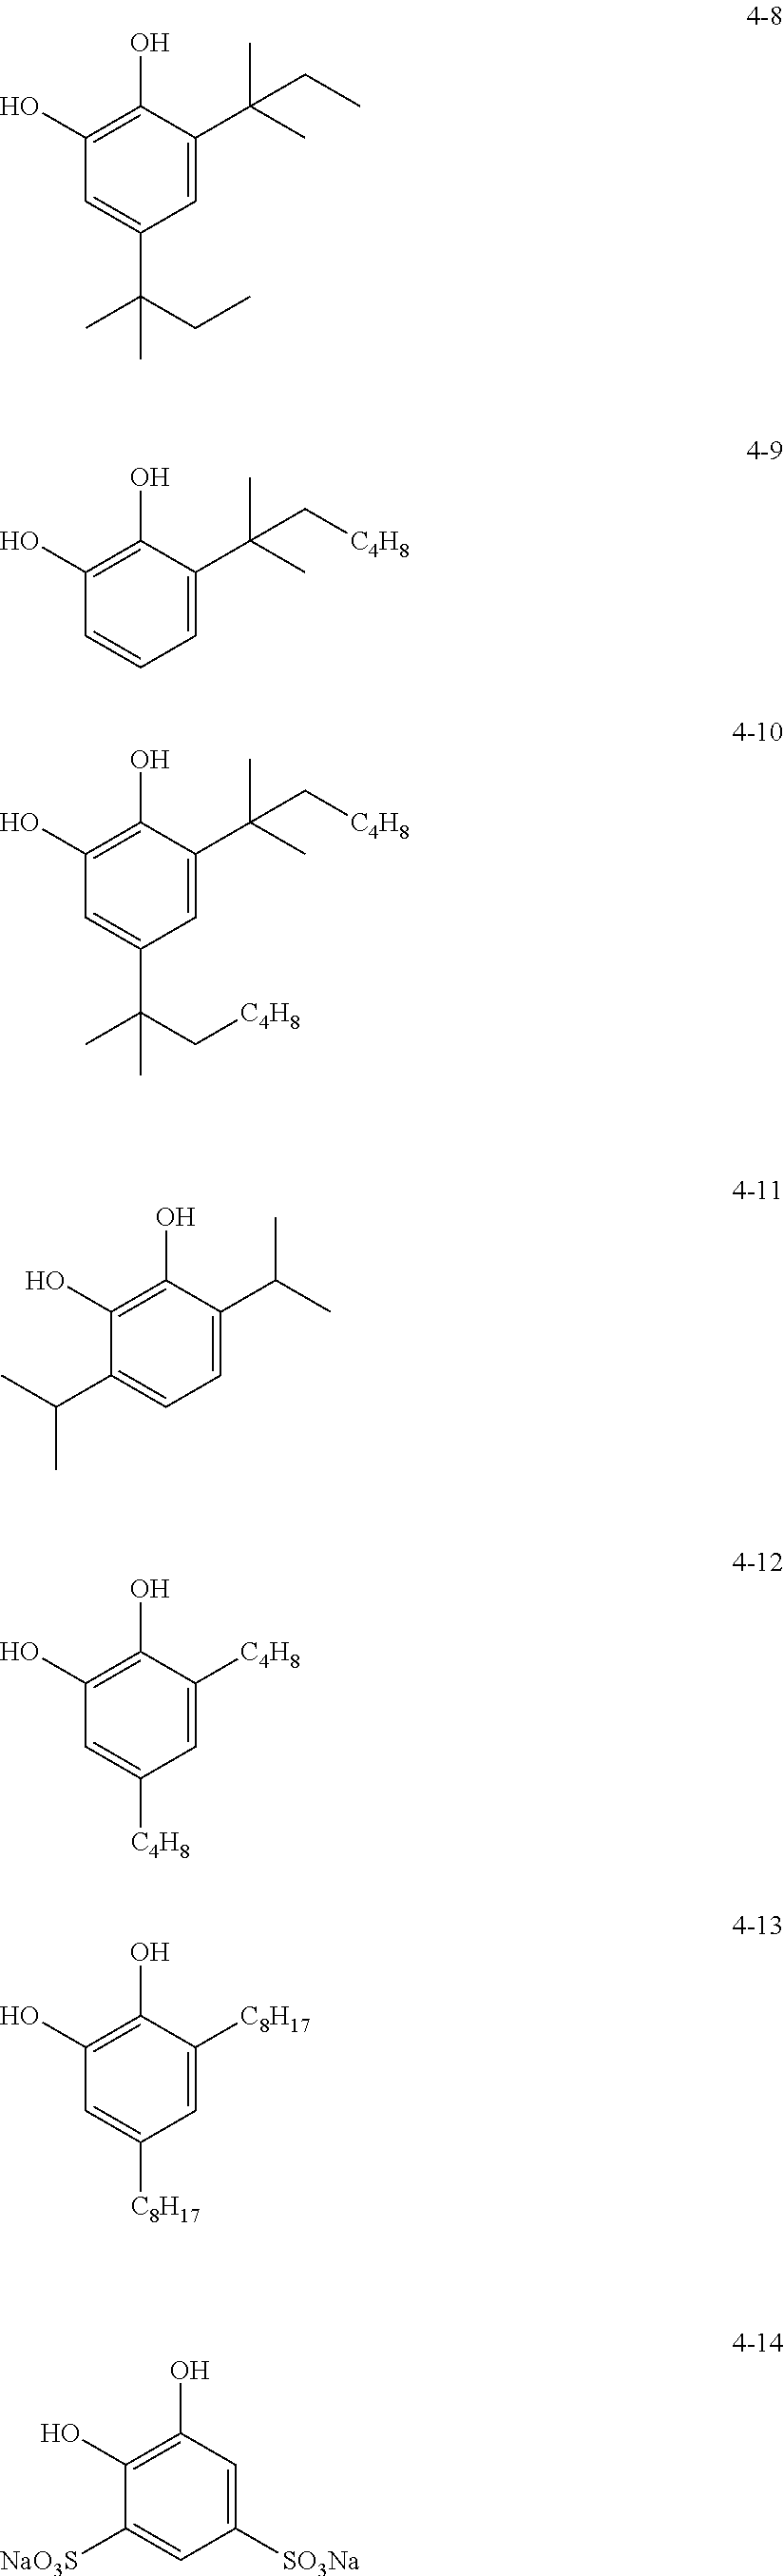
C1(O)=C(O)C=C(C(C)(C)CC)C=C1C(C)(C)CC.C1(O)=C(O)C=CC=C1C(C)(C)C[C4H8].C1(O)=C(O)C=C(C(C[C4H8])(C)C)C=C1C(C)(C)C[C4H8].C1(O)=C(O)C(C(C)C)=CC=C1C(C)C.C1(O)=C(O)C=C([C4H8])C=C1[C4H8].C1(O)=C(O)C=C([C8H17])C=C1[C8H17].C1(O)=C(O)C([NaO3S])=CC([SO3Na])=C1
